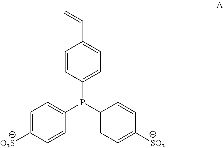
C1=CC(P(C2=CC=C([SO3])C=C2)C2=CC=C([O3S])C=C2)=CC=C1C=C
